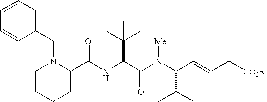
C(NC(C(N(C(C=C(C[CO2Et])C)C(C)C)[Me])=O)C(C)(C)C)(C1N(CC2=CC=CC=C2)CCCC1)=O
